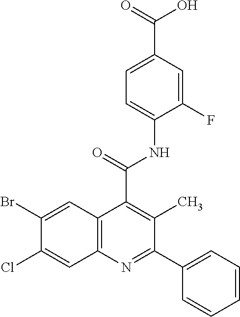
BrC1=CC2=C(C=C1Cl)N=C(C1=CC=CC=C1)C(C)=C2C(=O)NC1=CC=C(C(=O)O)C=C1F
